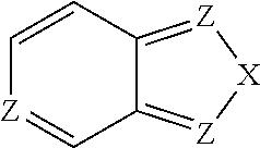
C1=CC2=[Z][X][Z]=C2C=[Z]1
